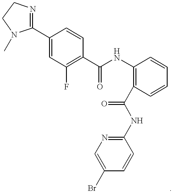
C1(C2=NCCN2C)=CC(F)=C(C(NC2=C(C(NC3=NC=C(Br)C=C3)=O)C=CC=C2)=O)C=C1
